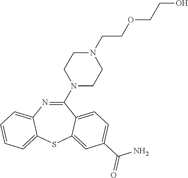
C1(N2CCN(CCOCCO)CC2)=NC2=CC=CC=C2SC2=CC(C(N)=O)=CC=C12
